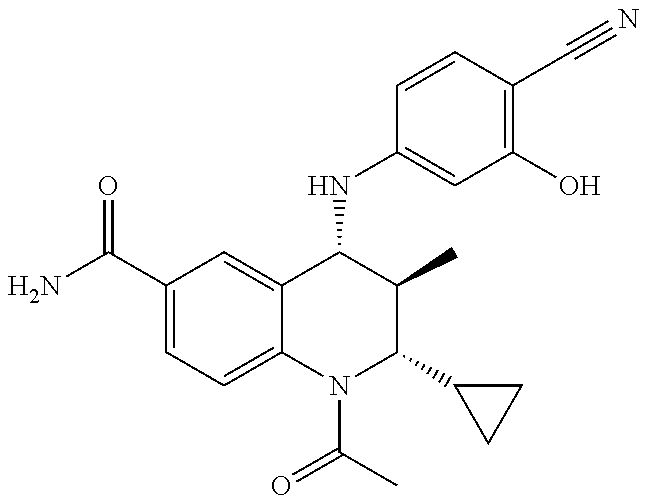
C1(C(=O)N)=CC=C2C(=C1)C(NC1=CC(O)=C(C#N)C=C1)C(C)C(C1CC1)N2C(C)=O
